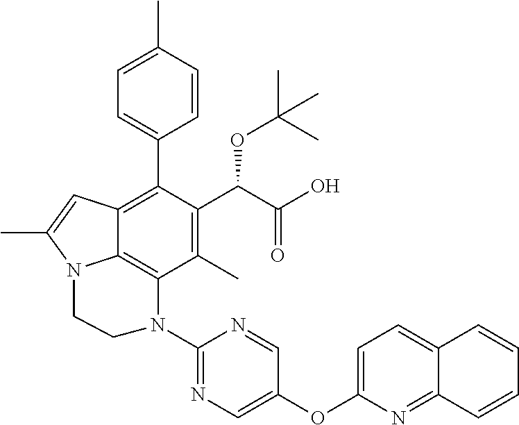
C1(C)=C(C(C(O)=O)OC(C)(C)C)C(C2=CC=C(C)C=C2)=C2C3=C1N(C1=NC=C(OC4=CC=C5C(=N4)C=CC=C5)C=N1)CCN3C(C)=C2
